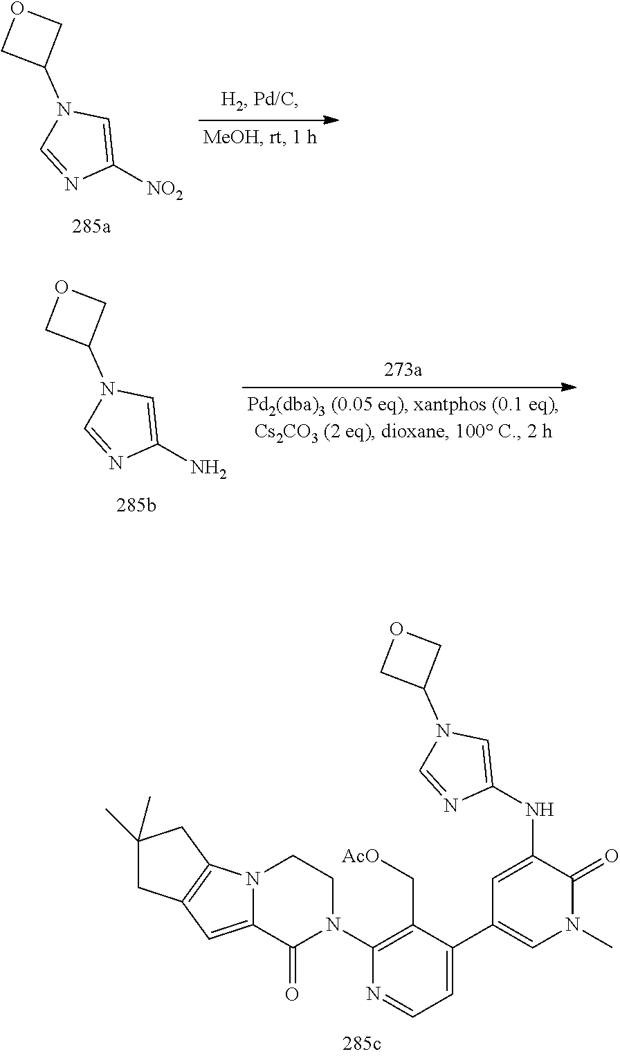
C1(N2CCN3C(=CC4=C3CC(C)(C)C4)C2=O)=C(C[AcO])C(C2=CN(C)C(=O)C(NC3=CN(C4COC4)C=N3)=C2)=CC=N1.C1([NO2])=CN(C2COC2)C=N1.C1(N)=CN(C2COC2)C=N1
